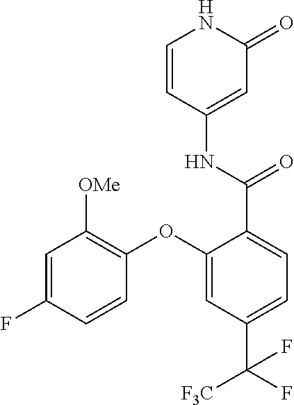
C1=CC(NC(=O)C2=CC=C(C([F3C])(F)F)C=C2OC2=C([OMe])C=C(F)C=C2)=CC(=O)N1
